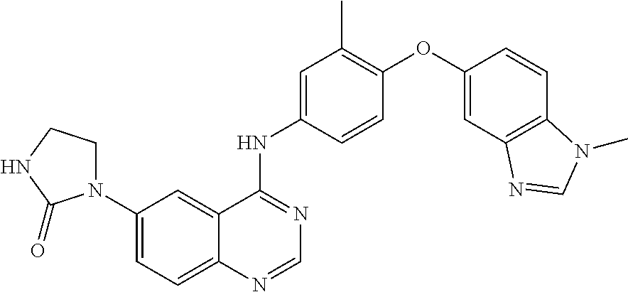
C12=CC=C(N3CCNC3=O)C=C1C(NC1=CC(C)=C(OC3=CC4=C(C=C3)N(C)C=N4)C=C1)=NC=N2
